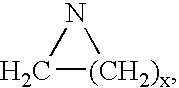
C1[(CH2)x]N1
